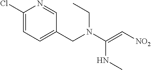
C1(Cl)=CC=C(CN(C(=C[NO2])NC)CC)C=N1
